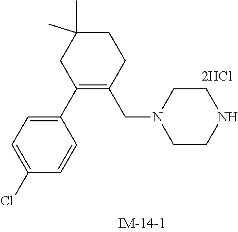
C1C(C)(C)CC(C2=CC=C(Cl)C=C2)=C(CN2CCNCC2)C1
